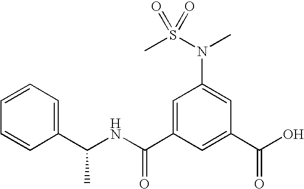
C1(C(NC(C2=CC(N(S(=O)(C)=O)C)=CC(C(O)=O)=C2)=O)C)=CC=CC=C1
